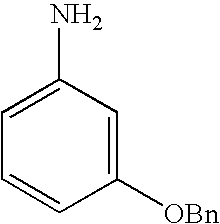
C1=C(N)C=C([OBn])C=C1
